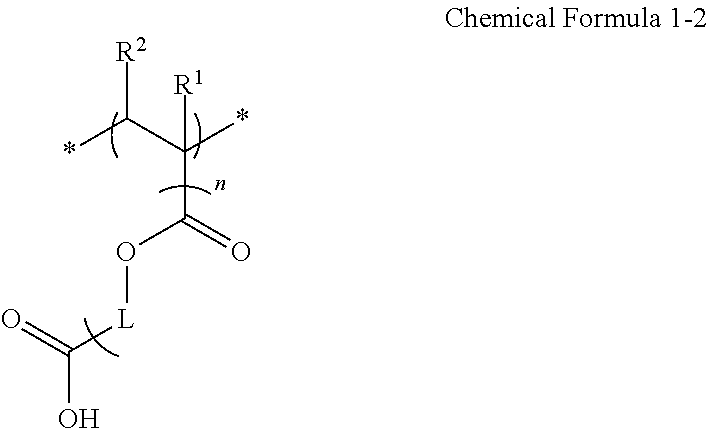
[R2]C(C(*)([R1])C(=O)O[L]C(O)=O)*
